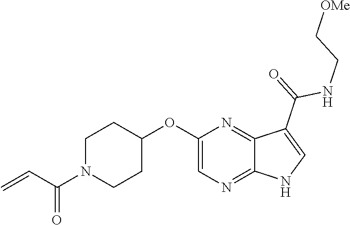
C1N(C(C=C)=O)CCC(OC2=CN=C3C(=N2)C(C(=O)NCC[OMe])=CN3)C1
